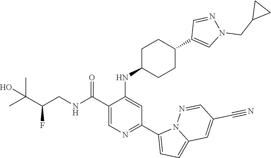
C1(C(NCC(C(C)(C)O)F)=O)=CN=C(C2=CC=C3N2N=CC(C#N)=C3)C=C1NC1CCC(C2=CN(CC3CC3)N=C2)CC1
